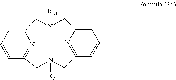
[R24]N1CC2=CC=CC(=N2)CN([R23])CC2=NC(=CC=C2)C1
